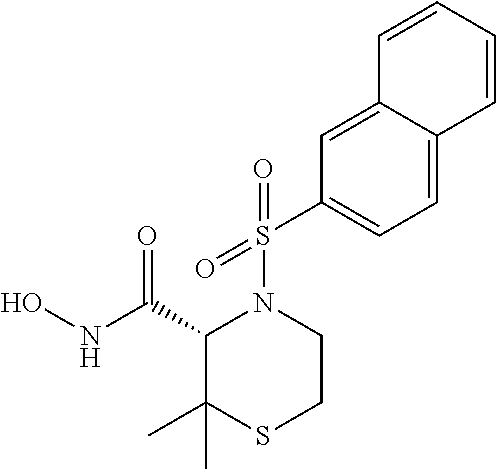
C12=CC=C(S(N3C(C(NO)=O)C(C)(C)SCC3)(=O)=O)C=C1C=CC=C2
